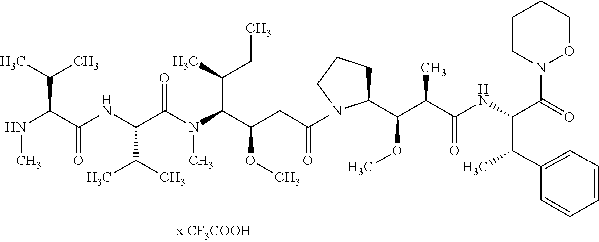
N(C(C(NC(C(N(C(C(CC(=O)N1C(C(C(C(NC(C(=O)N2OCCCC2)C(C2=CC=CC=C2)C)=O)C)OC)CCC1)OC)C(C)CC)C)=O)C(C)C)=O)C(C)C)C
